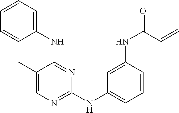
C1(C)=CN=C(NC2=CC=CC(NC(=O)C=C)=C2)N=C1NC1=CC=CC=C1
